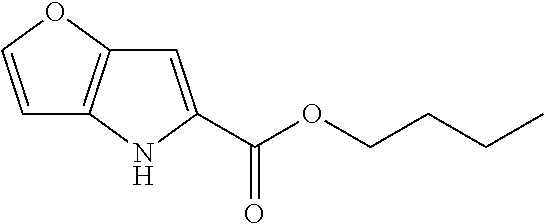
C1=COC2=C1NC(C(OCCCC)=O)=C2
